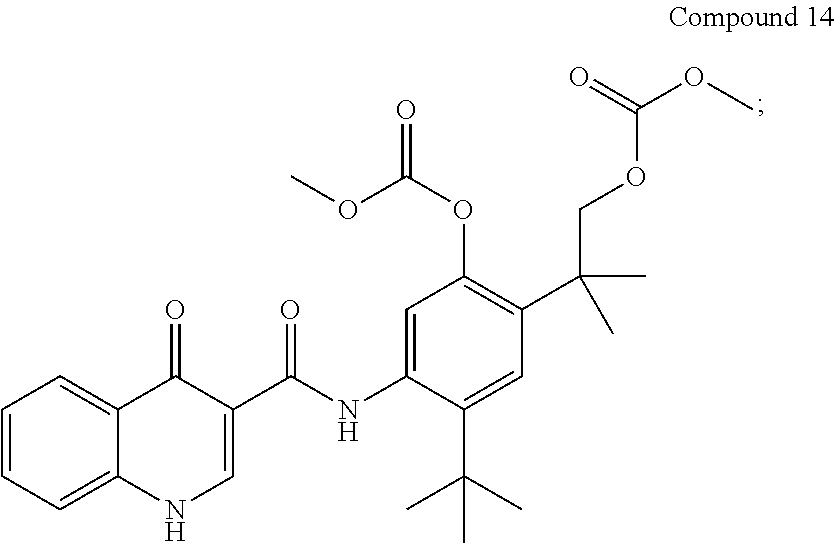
C1=CC=C2C(=C1)C(=O)C(C(NC1=CC(OC(=O)OC)=C(C(COC(OC)=O)(C)C)C=C1C(C)(C)C)=O)=CN2
